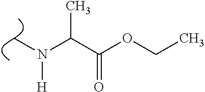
C(C(OCC)=O)(N([H])C)C
